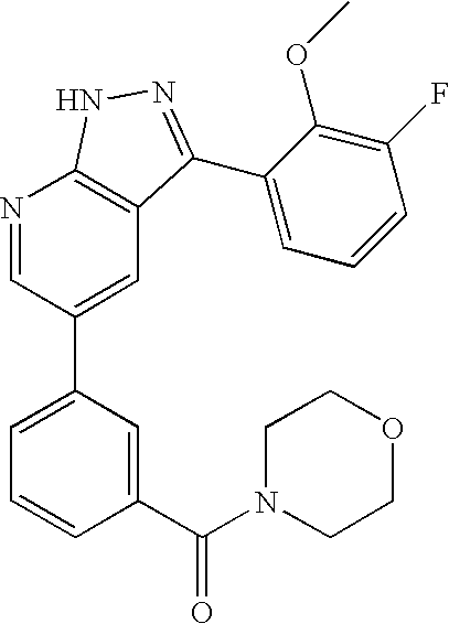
N1=CC(C2=CC=CC(C(=O)N3CCOCC3)=C2)=CC2=C1NN=C2C1=CC=CC(F)=C1OC
